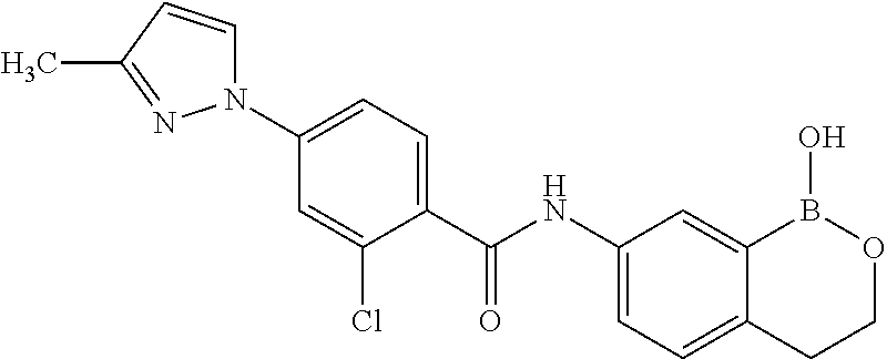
N1(C2=CC=C(C(NC3=CC=C4C(=C3)B(O)OCC4)=O)C(Cl)=C2)C=CC(C)=N1
